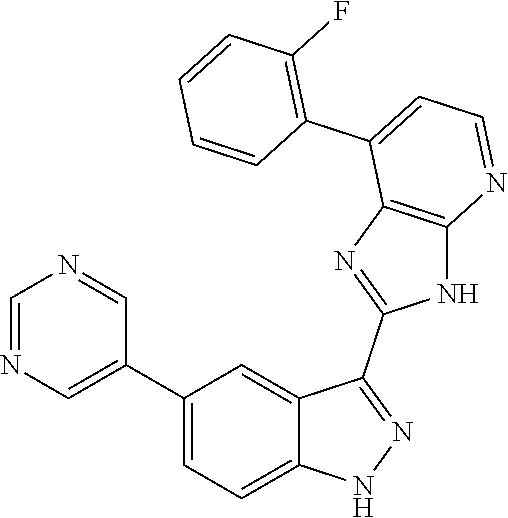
C1=NC=C(C2=CC=C3C(=C2)C(C2=NC4=C(N2)N=CC=C4C2=C(F)C=CC=C2)=NN3)C=N1
